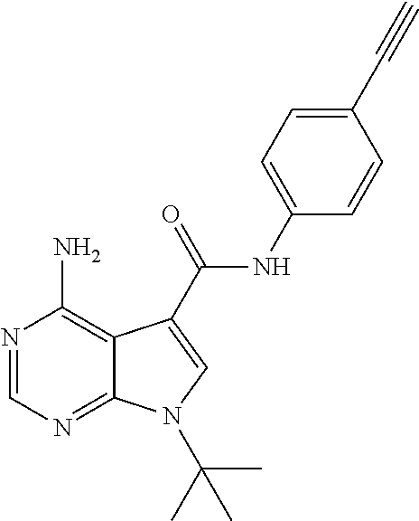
N1=CN=C2C(=C1N)C(C(NC1=CC=C(C#C)C=C1)=O)=CN2C(C)(C)C
